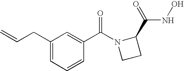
C1(CC=C)=CC=CC(C(N2CCC2C(NO)=O)=O)=C1
